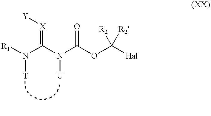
[R1]N(C(N(C(OC([Hal])([R2])[R2])=O)[U])=[X][Y])[T]
